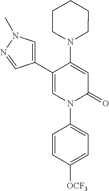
C1=C(N2CCCCC2)C(C2=CN(C)N=C2)=CN(C2=CC=C([OCF3])C=C2)C1=O
